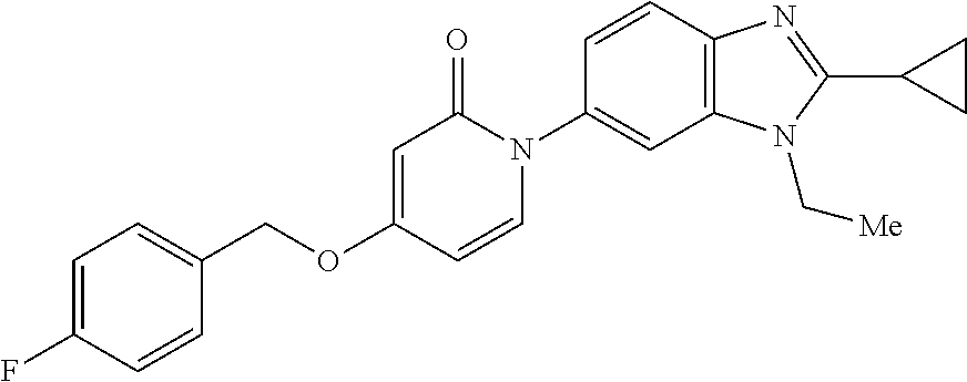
C1(COC2=CC(=O)N(C3=CC4=C(C=C3)N=C(C3CC3)N4C[Me])C=C2)=CC=C(F)C=C1
